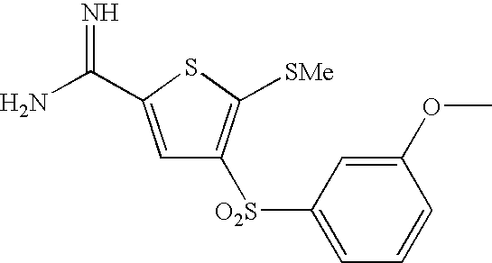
C1(OC)=CC([O2S]C2=C([SMe])SC(C(N)=N)=C2)=CC=C1
